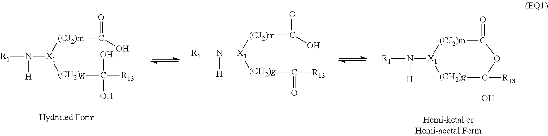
[R1]N([X1]([(CJ2)m]C(O)=O)[(CH2)g]C([R13])(O)O)[H].[R1]N([X1]([(CJ2)m]C(O)=O)[(CH2)g]C([R13])=O)[H].[R1]N([X1]1[(CJ2)m]C(=O)OC(O)([R13])[(CH2)g]1)[H]
